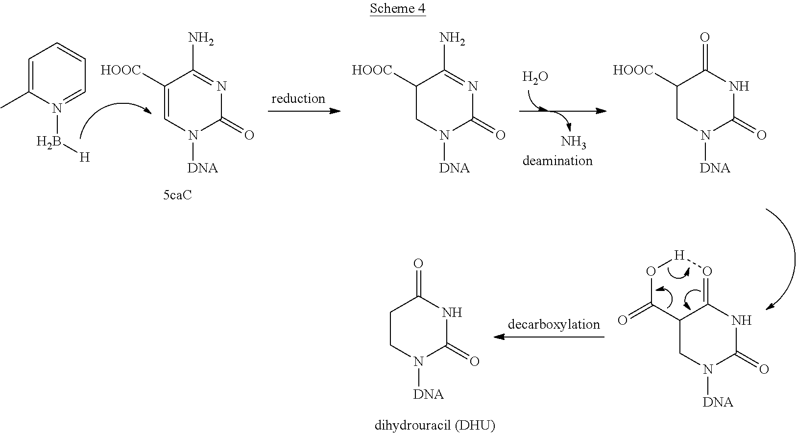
C1=C(C)N(B[H])=CC=C1.C1([HOOC])=CN([DNA])C(=O)N=C1N.N.O.C1([HOOC])CN([DNA])C(=O)N=C1N.C1([HOOC])CN([DNA])C(=O)NC1=O.O1C(=O)C2C(=O[H]1)NC(=O)N([DNA])C2.C1CN([DNA])C(=O)NC1=O
